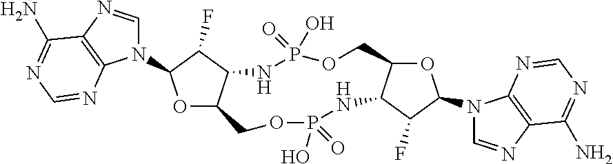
O1C2C(C(F)C1N1C=NC3=C1N=CN=C3N)NP(=O)(O)OCC1OC(N3C=NC4=C3N=CN=C4N)C(F)C1NP(=O)(O)OC2
